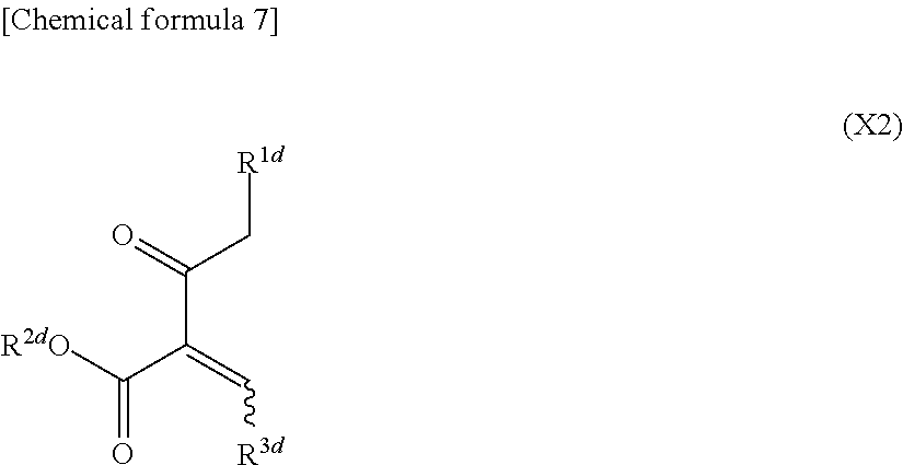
C(=O)([R2dO])C(=C[R3d])C(=O)C[R1d]
